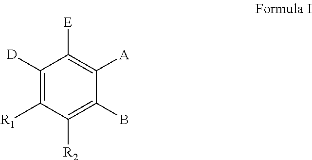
C1([D])=C([R1])C([R2])=C(B)C([A])=C1[E]
